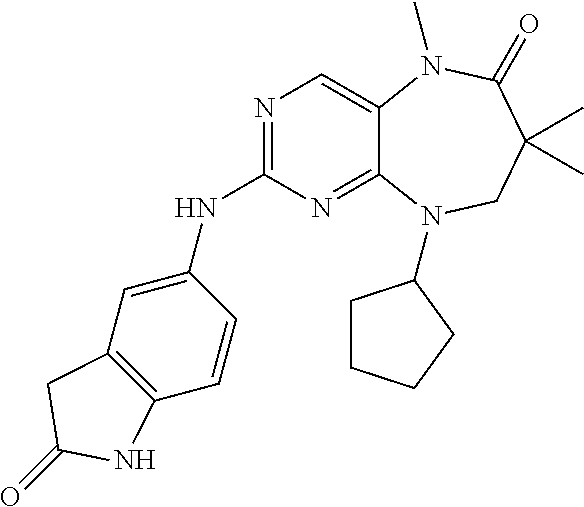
N1=C(NC2=CC3=C(C=C2)NC(=O)C3)N=C2C(=C1)N(C)C(=O)C(C)(C)CN2C1CCCC1
